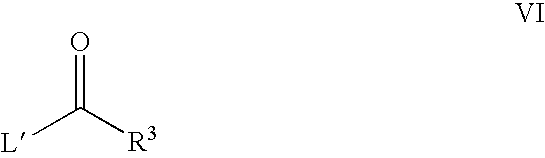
O=C([R3])[L]
